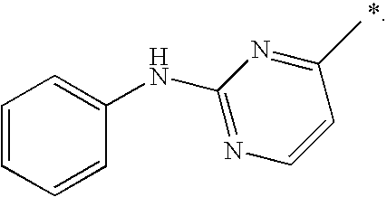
C1(NC2=CC=CC=C2)=NC=CC(C)=N1
